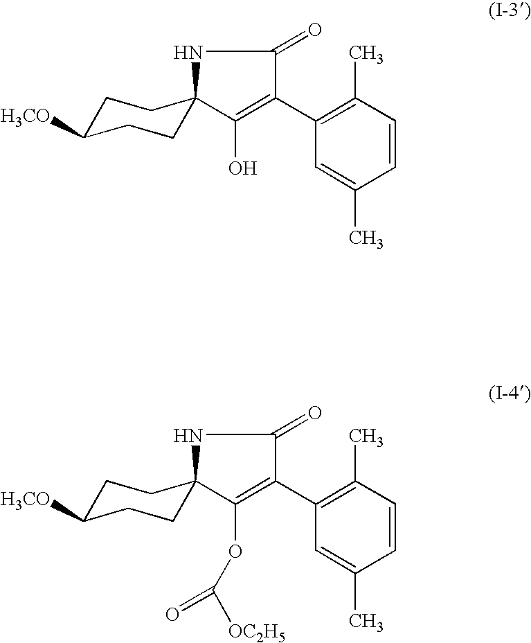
C1C([H3CO])CCC2(C1)C(O)=C(C1=C(C)C=CC(C)=C1)C(=O)N2.C1C([H3CO])CCC2(C1)C(OC([OC2H5])=O)=C(C1=C(C)C=CC(C)=C1)C(=O)N2
